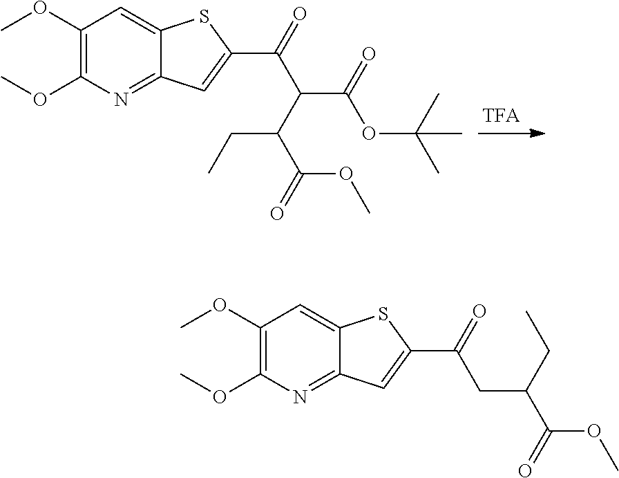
C1(OC)=C(OC)N=C2C(=C1)SC(C(=O)CC(C(OC)=O)CC)=C2.C1(OC)=C(OC)N=C2C(=C1)SC(C(=O)C(C(OC(C)(C)C)=O)C(C(=O)OC)CC)=C2
